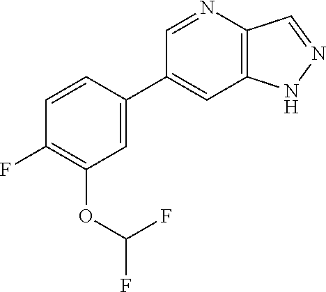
C1(C2=CC(OC(F)F)=C(F)C=C2)=CC2=C(C=NN2)N=C1
